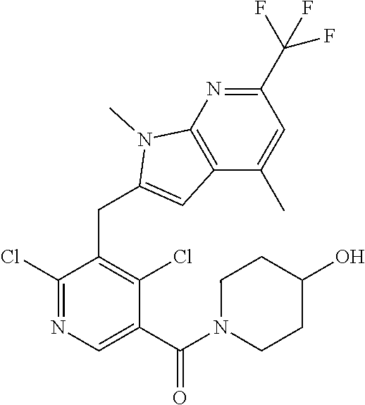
C1(Cl)=NC=C(C(N2CCC(O)CC2)=O)C(Cl)=C1CC1=CC2=C(N=C(C(F)(F)F)C=C2C)N1C
